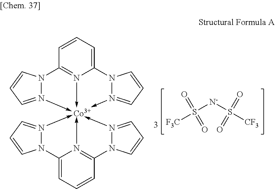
C1=CC=C2N3->[Co]45(-N6=CC=CN6C=31)(-N1=CC=CN21)-N1=C(C=CC=C1N1N->4=CC=C1)N1N->5=CC=C1.S([N-]S([CF3])(=O)=O)([F3C])(=O)=O
